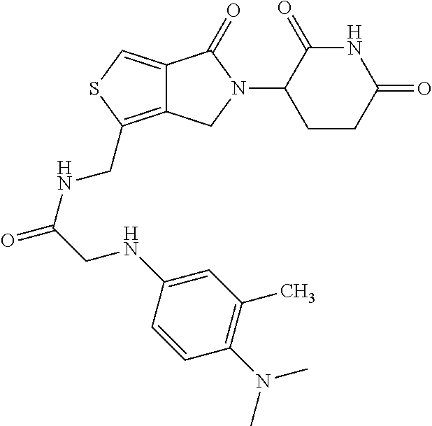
C12=C(CNC(=O)CNC3=CC(C)=C(N(C)C)C=C3)SC=C1C(=O)N(C1CCC(=O)NC1=O)C2
